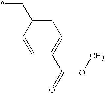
C1=CC(C*)=CC=C1C(=O)OC
